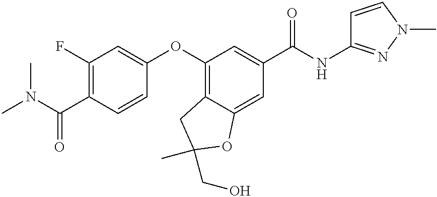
C1(F)=C(C(N(C)C)=O)C=CC(OC2=C3C(=CC(C(NC4=NN(C)C=C4)=O)=C2)OC(CO)(C)C3)=C1
